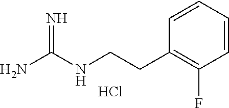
C1=CC=CC(F)=C1CCNC(N)=N.Cl
